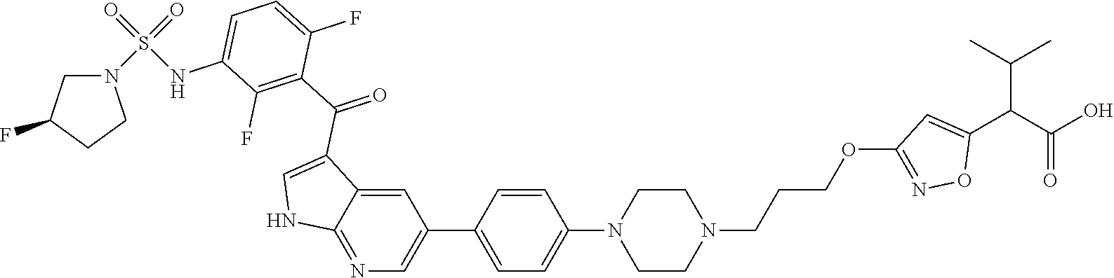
C(C1=CC(OCCCN2CCN(C3=CC=C(C4=CN=C5C(=C4)C(C(C4=C(F)C(NS(N6CC(F)CC6)(=O)=O)=CC=C4F)=O)=CN5)C=C3)CC2)=NO1)(C(O)=O)C(C)C
